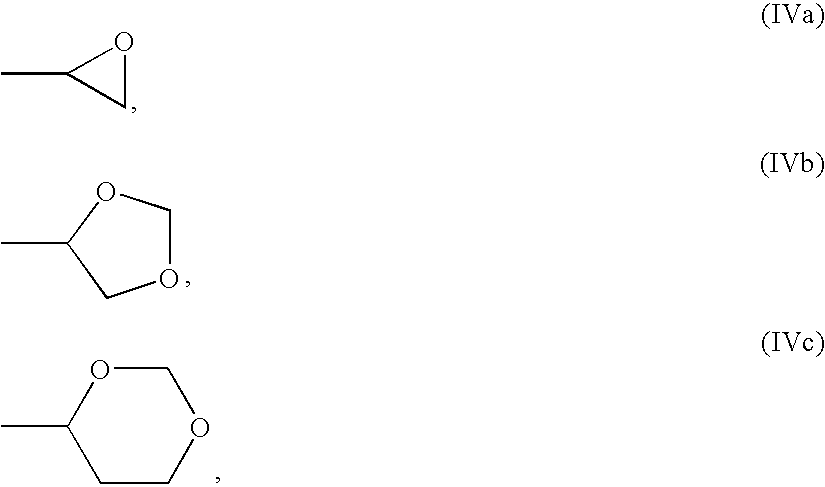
C1(C)CO1.O1COC(C)C1.C1COCOC1C
